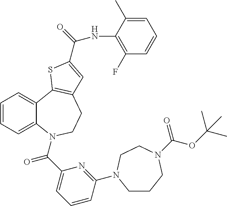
C1=CC=C2C(=C1)C1=C(CCN2C(C2=CC=CC(N3CCCN(C(=O)OC(C)(C)C)CC3)=N2)=O)C=C(C(NC2=C(F)C=CC=C2C)=O)S1
